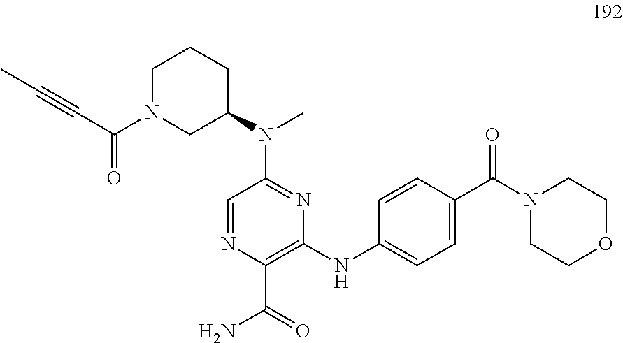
C1=CC(C(N2CCOCC2)=O)=CC=C1NC1=C(C(N)=O)N=CC(N(C2CCCN(C(C#CC)=O)C2)C)=N1
